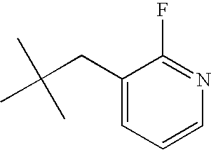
C1(F)=NC=CC=C1CC(C)(C)C
